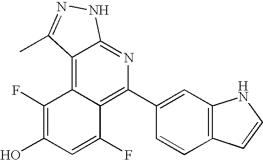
C1(C2=C3C(=C4C(=N2)NN=C4C)C(F)=C(O)C=C3F)=CC2=C(C=C1)C=CN2
